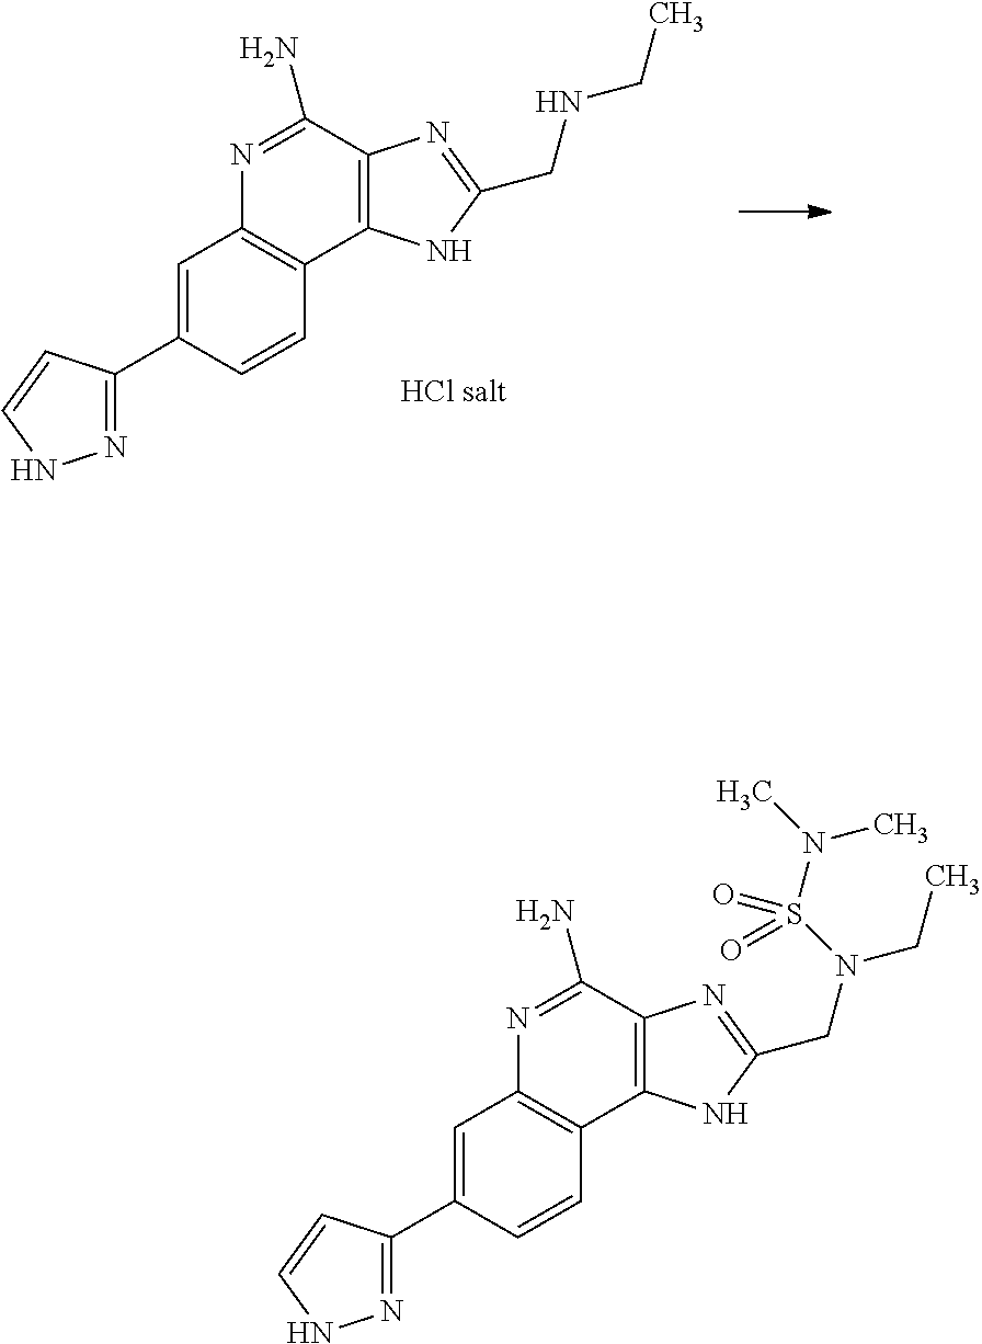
C1=C(C2=NNC=C2)C=CC2=C1N=C(N)C1=C2NC(CNCC)=N1.C1=C(C2=NNC=C2)C=CC2=C1N=C(N)C1=C2NC(CN(CC)S(=O)(N(C)C)=O)=N1
